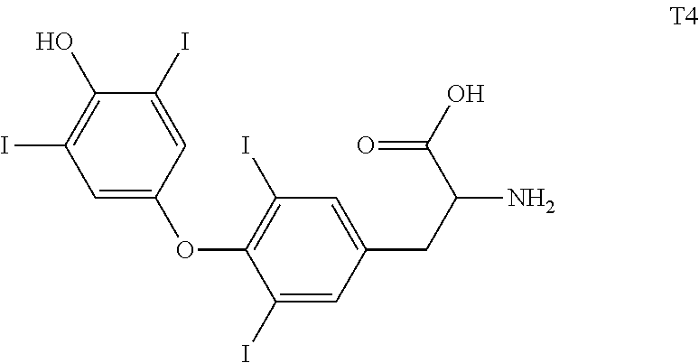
C1=C(OC2=C(I)C=C(CC(N)C(O)=O)C=C2I)C=C(I)C(O)=C1I
